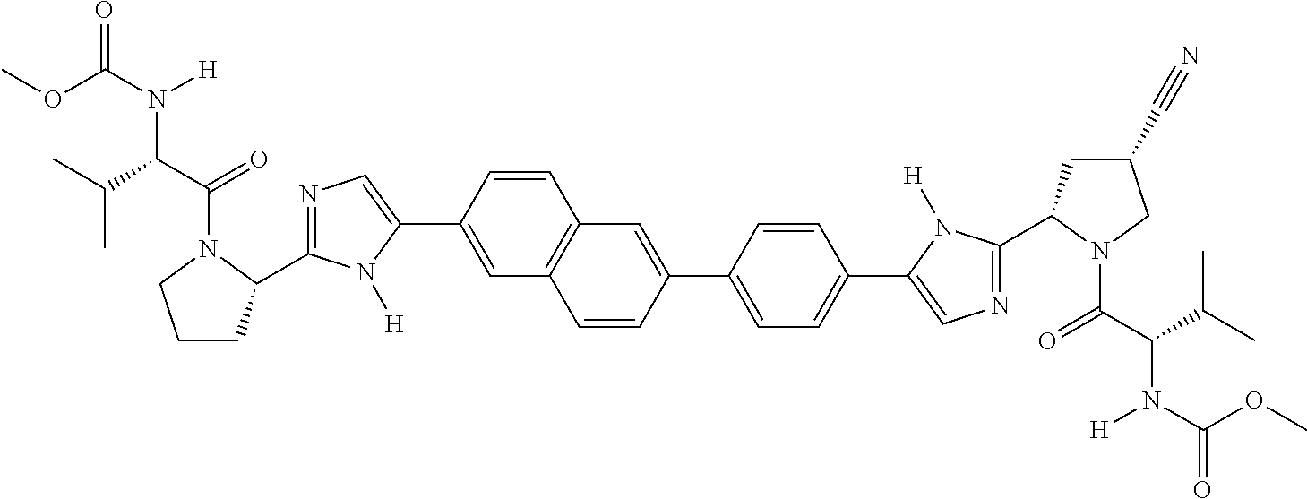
C1=C(C2=CN=C(C3CCCN3C(C(C(C)C)N(C(OC)=O)[H])=O)N2[H])C=CC2=C1C=CC(C1=CC=C(C3=CN=C(C4CC(C#N)CN4C(C(C(C)C)N(C(OC)=O)[H])=O)N3[H])C=C1)=C2
